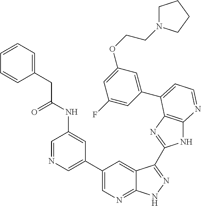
C1(C2=CN=CC(NC(CC3=CC=CC=C3)=O)=C2)=CN=C2C(=C1)C(C1=NC3=C(N1)N=CC=C3C1=CC(OCCN3CCCC3)=CC(F)=C1)=NN2
